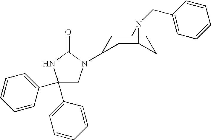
C1(C2=CC=CC=C2)(C2=CC=CC=C2)CN(C2CC3CCC(C2)N3CC2=CC=CC=C2)C(=O)N1
